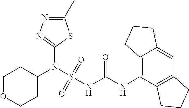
C1(N(S(NC(NC2=C3C(=CC4=C2CCC4)CCC3)=O)(=O)=O)C2CCOCC2)=NN=C(C)S1
